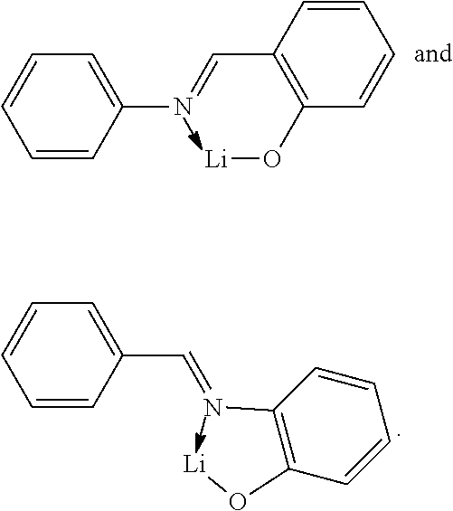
C1=CC(N=CC2=C(O[Li])C=CC=C2)=CC=C1.C1=CC(C=NC2=C(O[Li])C=CC=C2)=CC=C1
